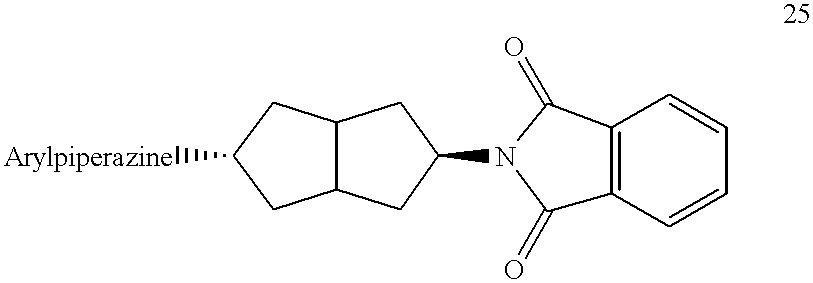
C12C(CC(N3C(=O)C4=C(C3=O)C=CC=C4)C1)CC([Arylpiperazine])C2
